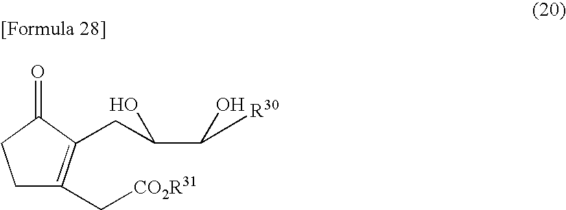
C1C(C[CO2R31])=C(CC(C(O)[R30])O)C(=O)C1
